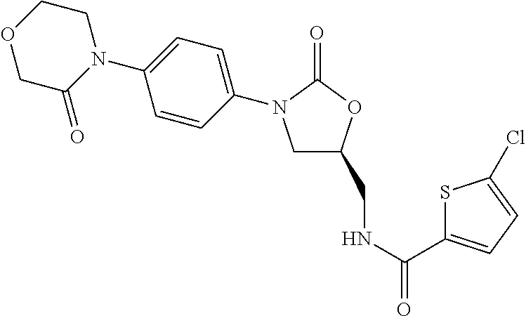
C1C(CNC(C2=CC=C(Cl)S2)=O)OC(=O)N1C1=CC=C(N2CCOCC2=O)C=C1
